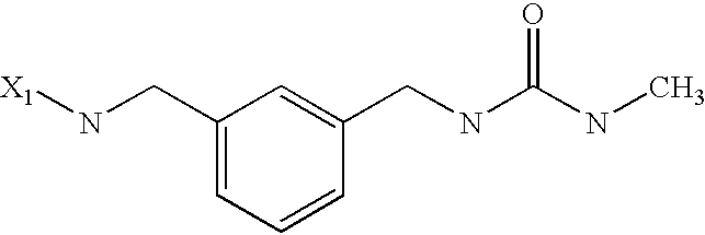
C1(CN[X1])=CC=CC(CNC(NC)=O)=C1
